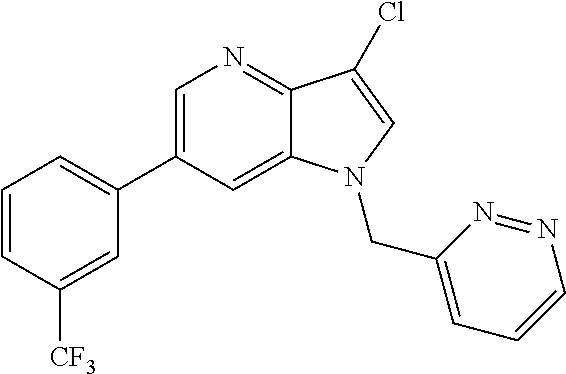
C1=C(C2=CC=CC([CF3])=C2)C=C2C(=N1)C(Cl)=CN2CC1=CC=CN=N1
